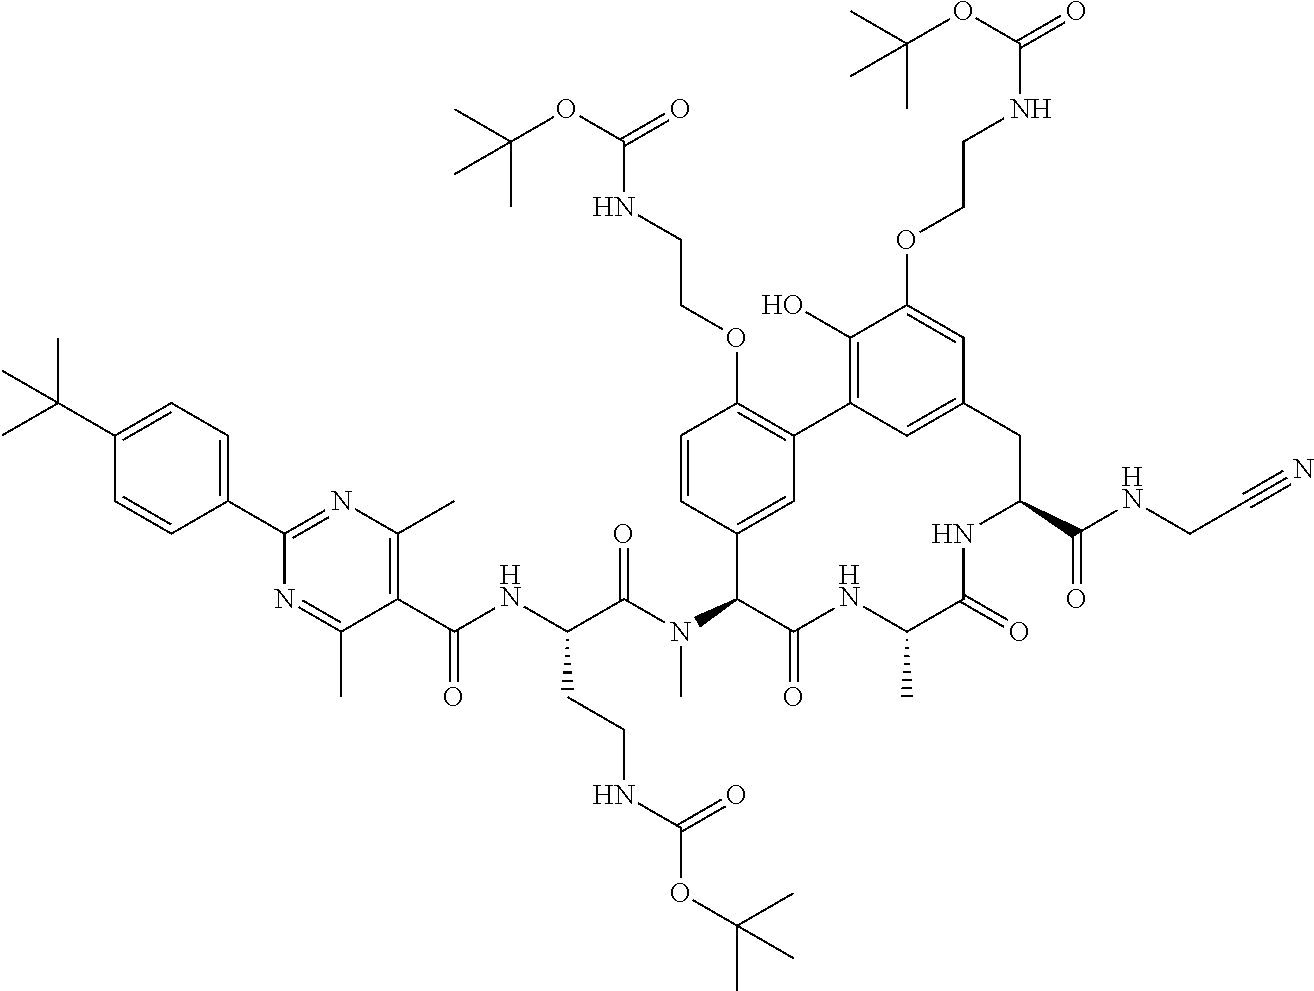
N1=C(C)C(C(NC(C(N(C2C(=O)NC(C)C(=O)NC(C(NCC#N)=O)CC3=CC(=C(O)C(OCCNC(=O)OC(C)(C)C)=C3)C3=C(OCCNC(OC(C)(C)C)=O)C=CC2=C3)C)=O)CCNC(OC(C)(C)C)=O)=O)=C(C)N=C1C1=CC=C(C(C)(C)C)C=C1
